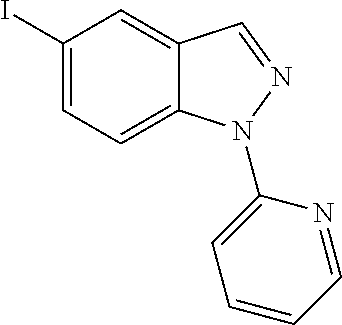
IC1=CC=C2C(=C1)C=NN2C1=CC=CC=N1
